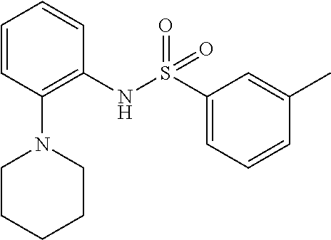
C1=CC(N2CCCCC2)=C(NS(C2=CC=CC(C)=C2)(=O)=O)C=C1
